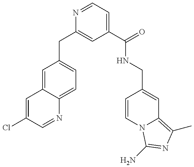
C1=C(Cl)C=NC2=CC=C(CC3=CC(C(NCC4=CC5=C(C)N=C(N)N5C=C4)=O)=CC=N3)C=C12
